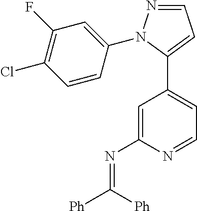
C1=NN(C2=CC(F)=C(Cl)C=C2)C(C2=CC=NC(N=C([Ph])[Ph])=C2)=C1
